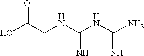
OC(CNC(NC(N)=N)=N)=O
